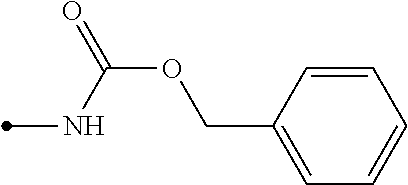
O(C(NC)=O)CC1=CC=CC=C1
